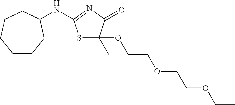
S1C(OCCOCCOCC)(C)C(=O)N=C1NC1CCCCCC1
